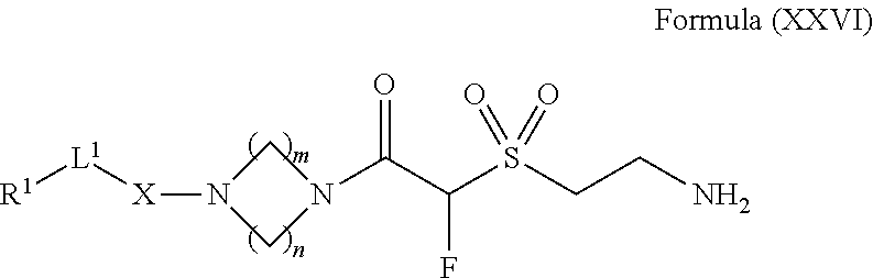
[R1][L1][X]N1CN(C(C(S(CCN)(=O)=O)F)=O)C1
